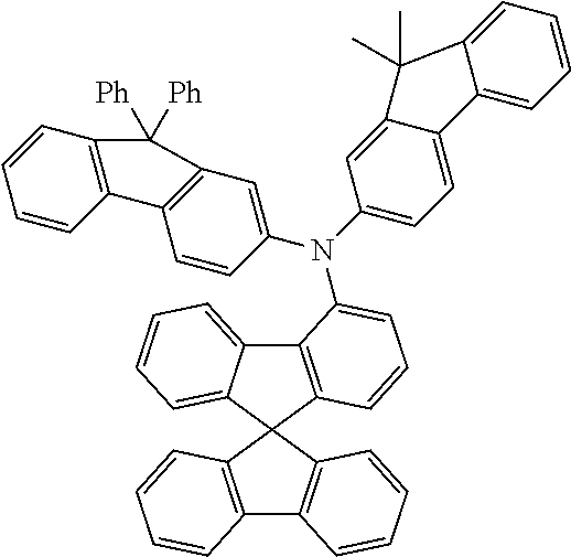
C12=C(C3(C4=CC=CC=C14)C1=C(C4=C3C=CC=C4)C=CC=C1)C=CC=C2N(C1=CC2=C(C=C1)C1=C(C=CC=C1)C2([Ph])[Ph])C1=CC=C2C(=C1)C(C)(C)C1=CC=CC=C21
